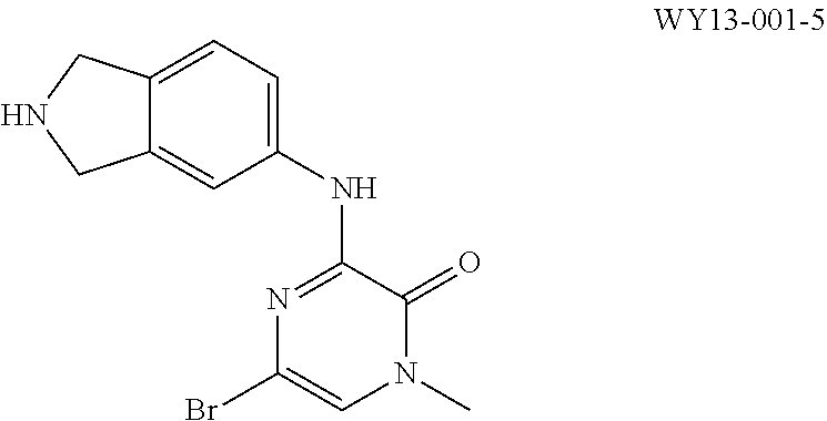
C12=CC(NC3=NC(Br)=CN(C)C3=O)=CC=C1CNC2
